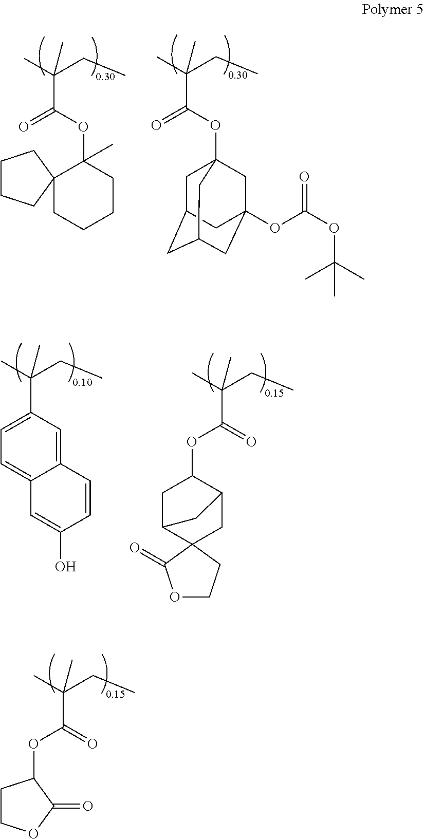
C(C(C)(CC)C)(OC1(C)CCCCC12CCCC2)=O.C(C(C)(CC)C)(OC12CC3CC(CC(OC(OC(C)(C)C)=O)(C1)C3)C2)=O.C1(C(C)(CC)C)=CC=C2C(=C1)C=CC(O)=C2.C(C(C)(CC)C)(=O)OC1CC2CC1CC21CCOC1=O.C(C(C)(CC)C)(=O)OC1CCOC1=O
